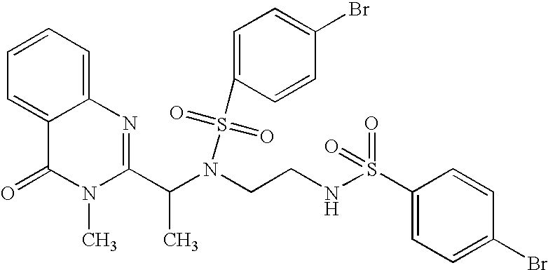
C1=C2C(=CC=C1)N=C(C(N(CCNS(C1=CC=C(Br)C=C1)(=O)=O)S(=O)(=O)C1=CC=C(Br)C=C1)C)N(C)C2=O
